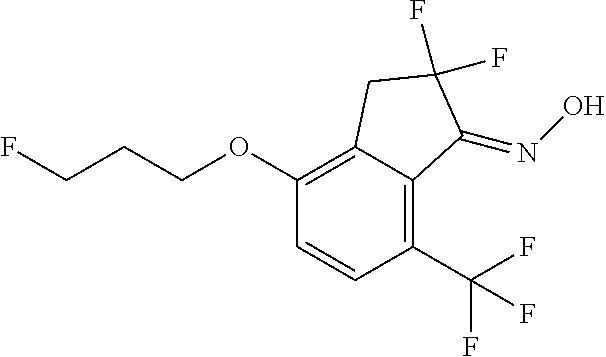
C1(OCCCF)=C2C(=C(C(F)(F)F)C=C1)C(=NO)C(F)(F)C2
